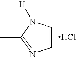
C1=CN([H])C(C)=N1.Cl
